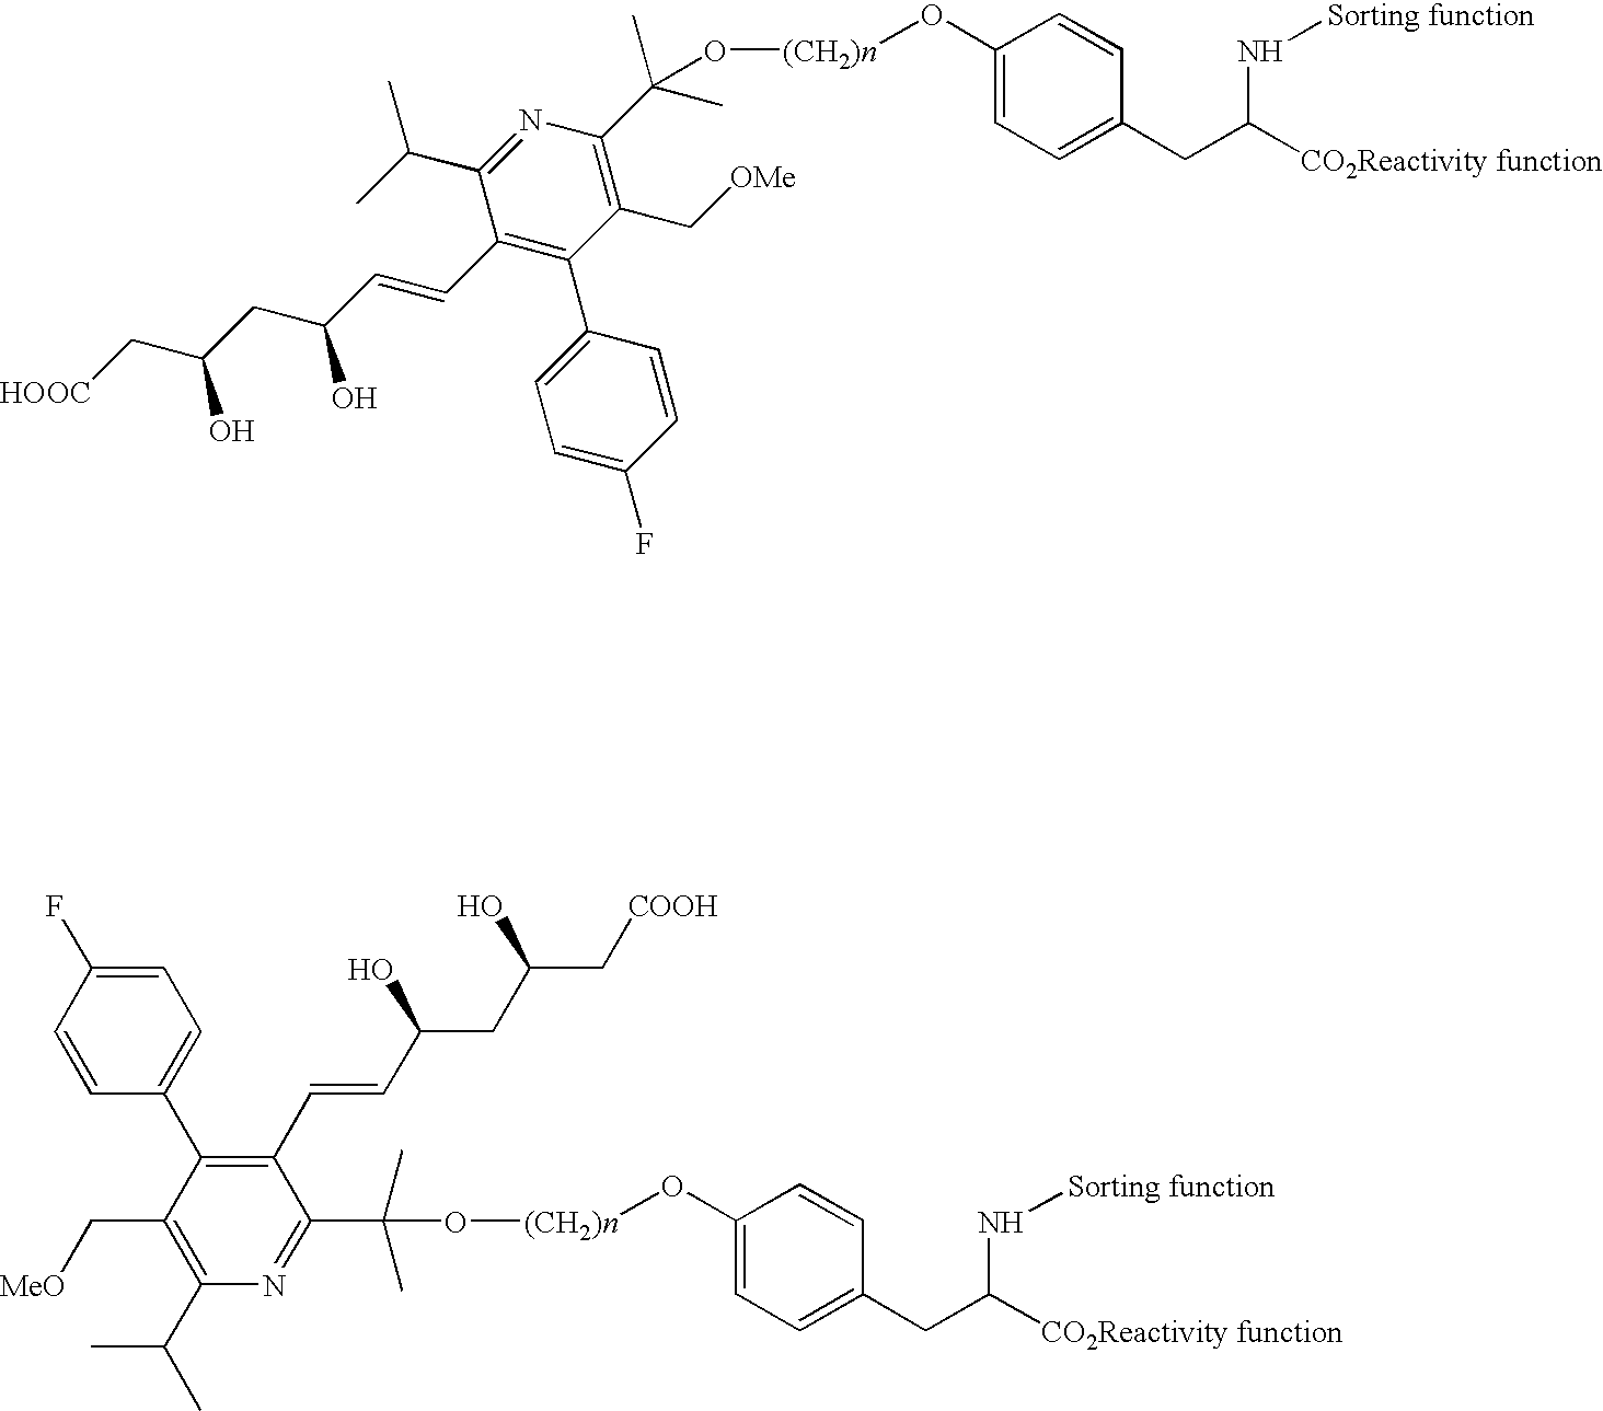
[OMe]CC1=C(C(C)(C)O[(CH2)n]OC2=CC=C(CC([CO2Reactivity function])N[Sorting function])C=C2)N=C(C(C)C)C(C=CC(CC(C[HOOC])O)O)=C1C1=CC=C(F)C=C1.[(CH2)n](OC(C)(C)C1=NC(C(C)C)=C(C[MeO])C(C2=CC=C(F)C=C2)=C1C=CC(CC(C[COOH])O)O)OC1=CC=C(CC([CO2Reactivity function])N[Sorting function])C=C1
